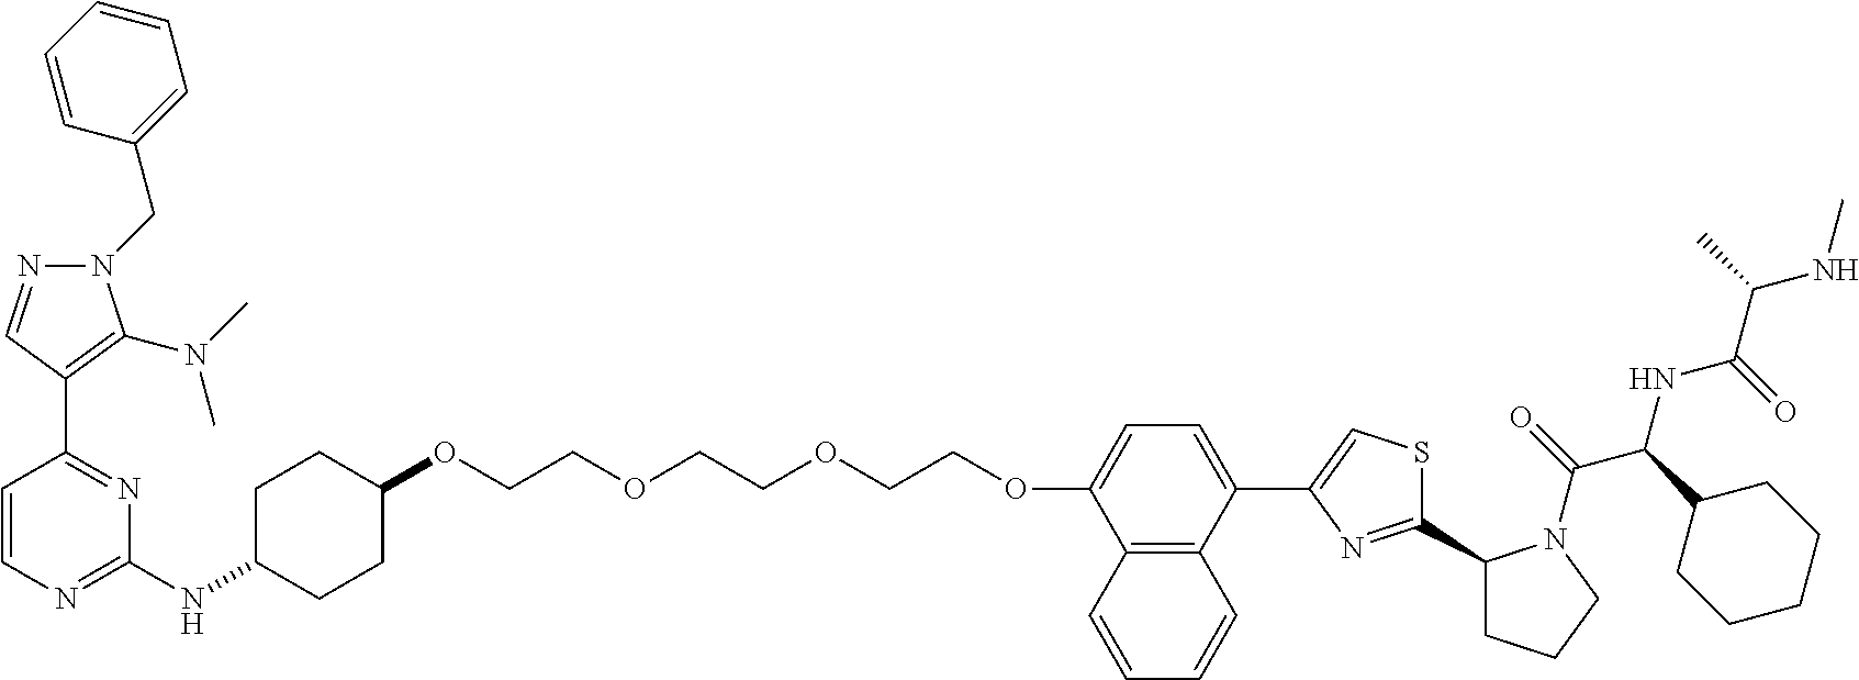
C1=CN=C(NC2CCC(OCCOCCOCCOC3=CC=C(C4=CSC(C5CCCN5C(=O)C(C5CCCCC5)NC(C(C)NC)=O)=N4)C4=C3C=CC=C4)CC2)N=C1C1=C(N(C)C)N(CC2=CC=CC=C2)N=C1
